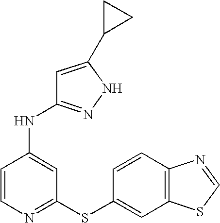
N(C1=CC(SC2=CC3=C(C=C2)N=CS3)=NC=C1)C1=NNC(C2CC2)=C1
